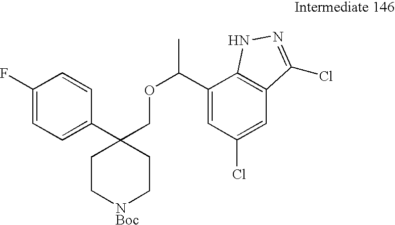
C(C1=CC(Cl)=CC2=C1NN=C2Cl)(OCC1(C2=CC=C(F)C=C2)CC[NBoc]CC1)C
